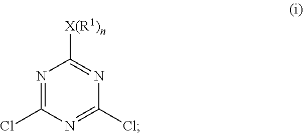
N1=C(Cl)N=C(Cl)N=C1[X(R1)n]
